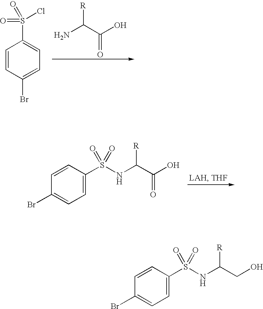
C1=CC(S(NC(C(=O)O)[R])(=O)=O)=CC=C1Br.NC(C(=O)O)[R].C1=CC(Br)=CC=C1S(=O)(=O)Cl.C1=CC(S(NC(CO)[R])(=O)=O)=CC=C1Br
